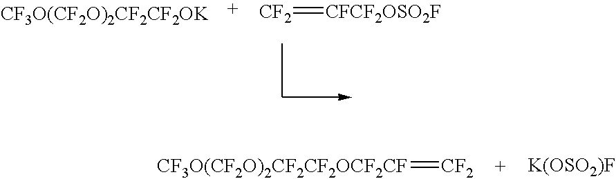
[CF3O(CF2O)2CF2CF2OK].[CF2]=[CFCF2OSO2F].[CF3O(CF2O)2CF2CF2OCF2CF]=[CF2].[K(OSO2)F]
